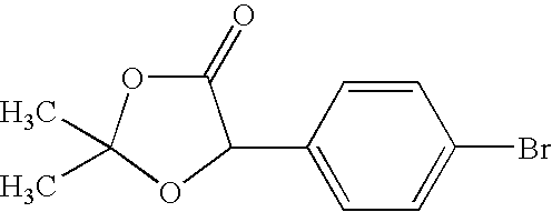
C1=CC(C2C(=O)OC(C)(C)O2)=CC=C1Br
